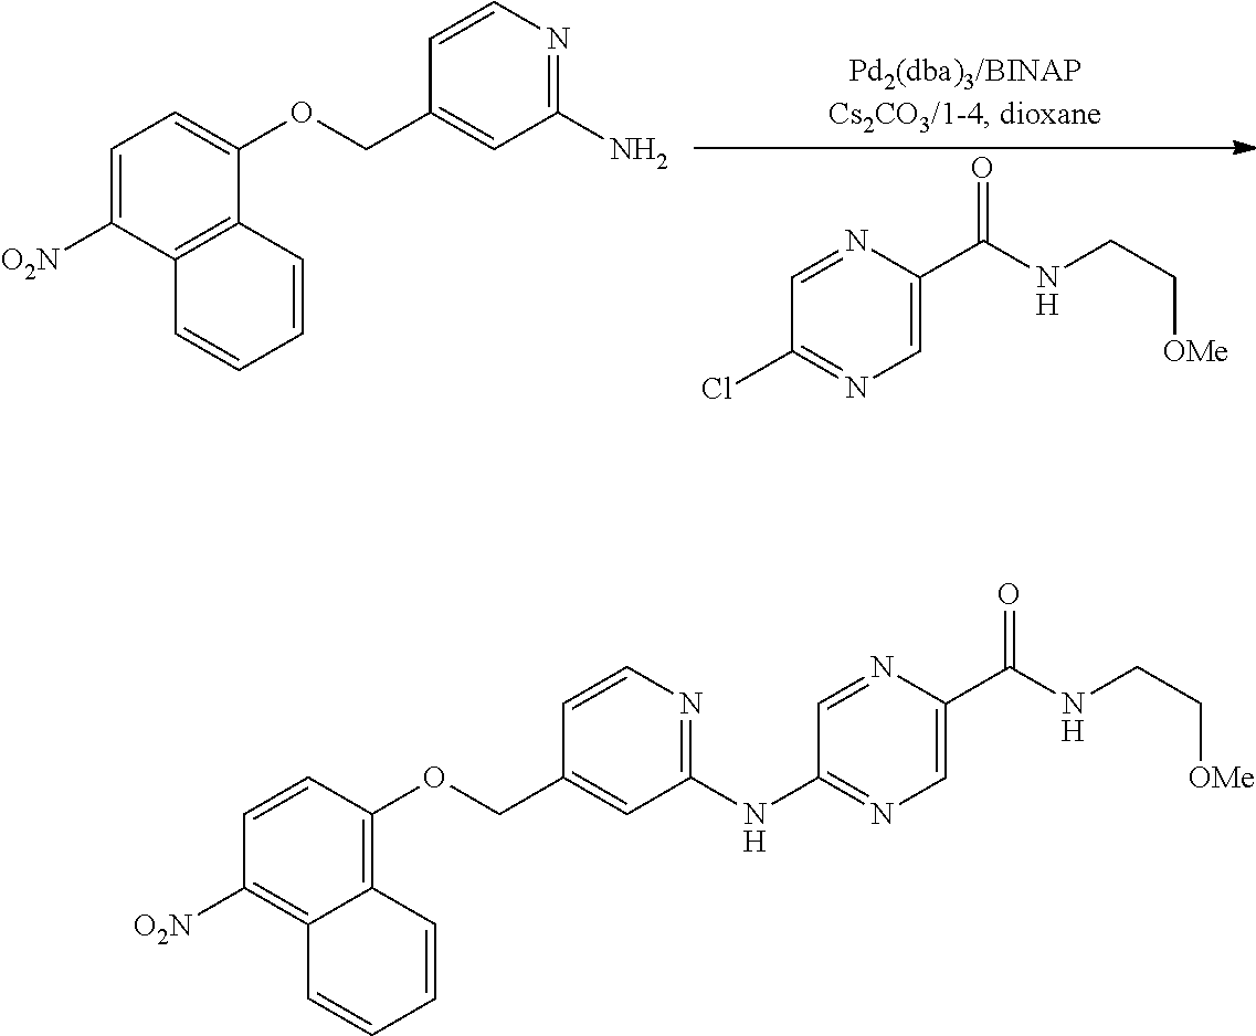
C1=NC(C(NCC[OMe])=O)=CN=C1Cl.C1=C([O2N])C2=C(C(OCC3=CC(N)=NC=C3)=C1)C=CC=C2.C1=CC(OCC2=CC(NC3=NC=C(C(NCC[OMe])=O)N=C3)=NC=C2)=C2C(=C1[O2N])C=CC=C2
